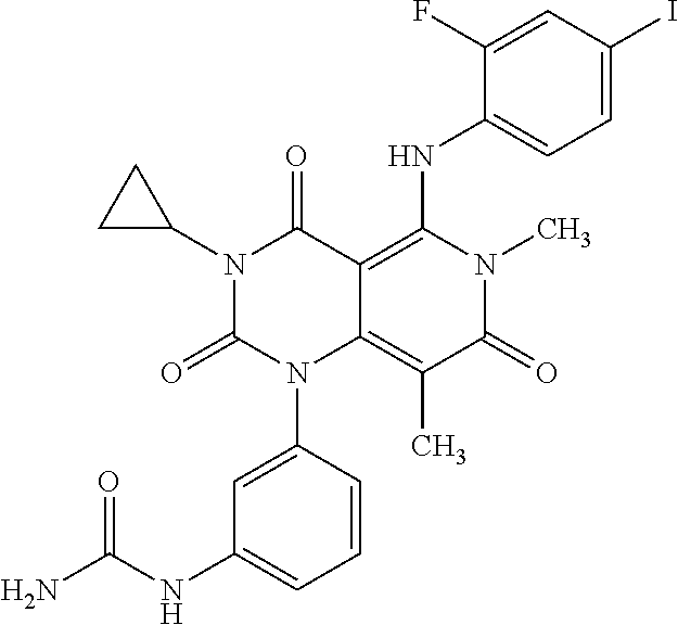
N1(C2CC2)C(=O)N(C2=CC(NC(N)=O)=CC=C2)C2=C(C)C(=O)N(C)C(NC3=CC=C(I)C=C3F)=C2C1=O
